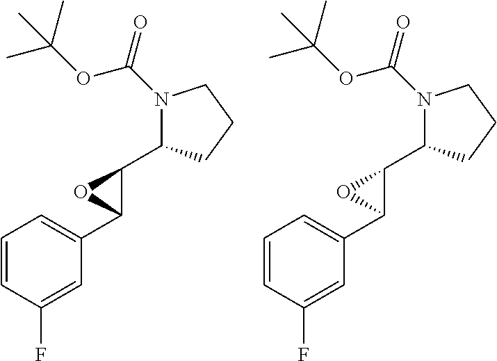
C1=CC(F)=CC(C2C(C3N(C(OC(C)(C)C)=O)CCC3)O2)=C1.C1=CC(F)=CC(C2C(C3N(C(OC(C)(C)C)=O)CCC3)O2)=C1
